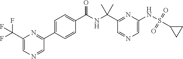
C1(C(NC(C2=CC=C(C3=NC(C(F)(F)F)=CN=C3)C=C2)=O)(C)C)=NC(NS(=O)(=O)C2CC2)=CN=C1
